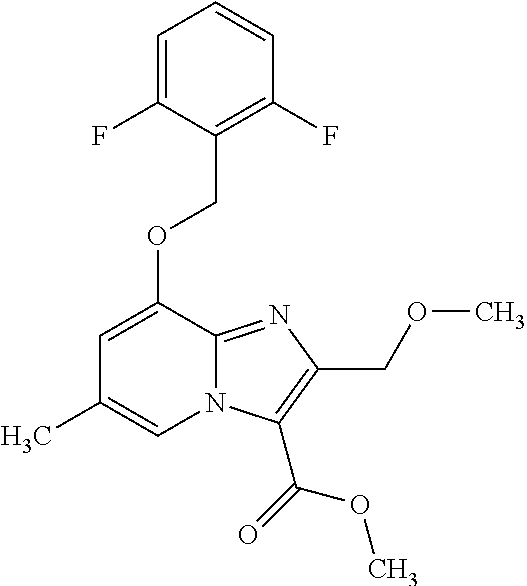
C1=C(F)C(COC2=CC(C)=CN3C2=NC(COC)=C3C(=O)OC)=C(F)C=C1
